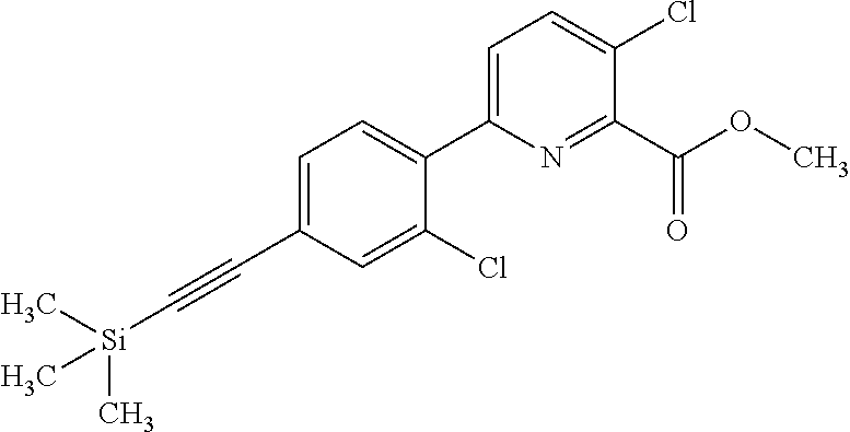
C1=C(C#C[Si](C)(C)C)C=C(Cl)C(C2=CC=C(Cl)C(C(OC)=O)=N2)=C1
